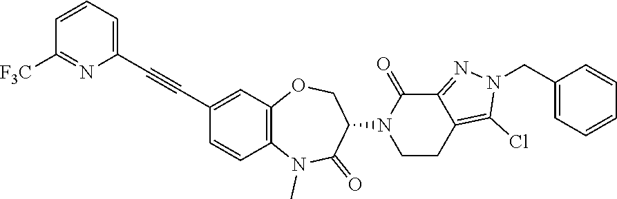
CN1C2=C(C=C(C#CC3=CC=CC([F3C])=N3)C=C2)OCC(N2CCC3=C(Cl)N(CC4=CC=CC=C4)N=C3C2=O)C1=O
